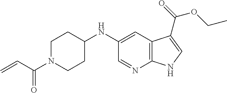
C1=NC2=C(C=C1NC1CCN(C(C=C)=O)CC1)C(C(=O)OCC)=CN2
